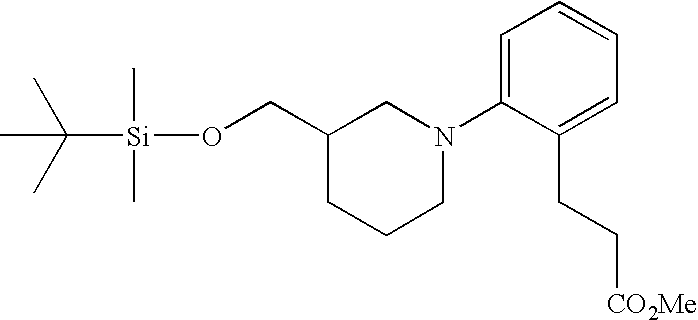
C([Si](OCC1CCCN(C2=CC=CC=C2CC[CO2Me])C1)(C)C)(C)(C)C
